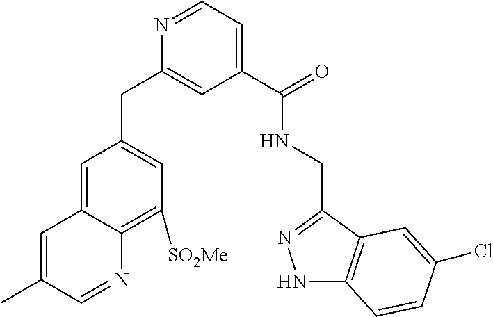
C1=C2C(=C([SO2Me])C=C1CC1=CC(C(=O)NCC3=NNC4=C3C=C(Cl)C=C4)=CC=N1)N=CC(C)=C2
